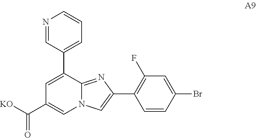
C12=NC(C3=C(F)C=C(Br)C=C3)=CN1C=C(C([KO])=O)C=C2C1=CC=CN=C1
